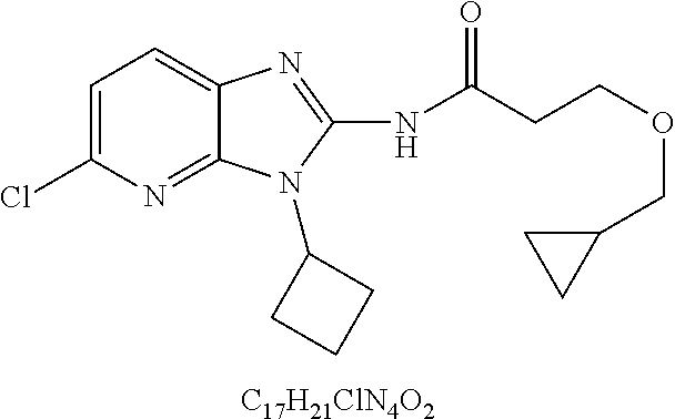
[C17H21ClN4O2].C1=C(Cl)N=C2C(=C1)N=C(NC(CCOCC1CC1)=O)N2C1CCC1
